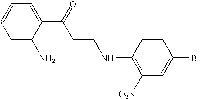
C1=C(N)C(C(=O)CCNC2=C([O2N])C=C(Br)C=C2)=CC=C1
